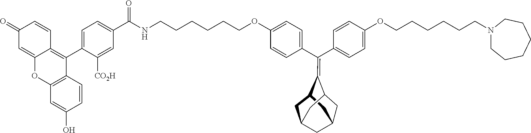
C1(C(C2=CC=C(OCCCCCCN3CCCCCC3)C=C2)=C2C3CC4CC(CC2C4)C3)=CC=C(OCCCCCCNC(C2=CC=C(C3=C4C(=CC(=O)C=C4)OC4=C3C=CC(O)=C4)C([CO2H])=C2)=O)C=C1
